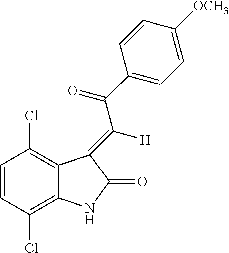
C1=CC(Cl)=C2C(=C1Cl)C(=C([H])C(C1=CC=C([OCH3])C=C1)=O)C(=O)N2
